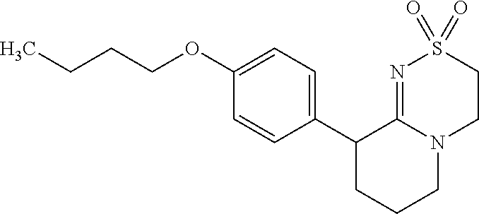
C1(OCCCC)=CC=C(C2CCCN3C2=NS(=O)(=O)CC3)C=C1
